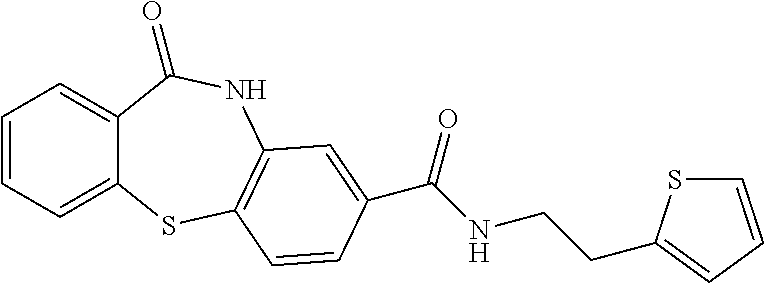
C1=CC=C2C(=C1)C(=O)NC1=C(S2)C=CC(C(NCCC2=CC=CS2)=O)=C1
